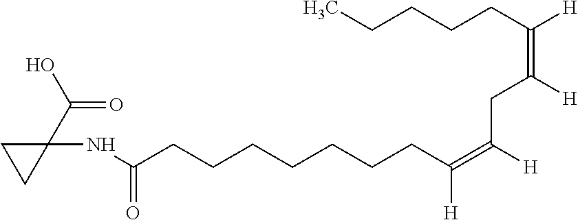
C(CCCCCCCC(=C([H])CC(=C(CCCCC)[H])[H])[H])(=O)NC1(C(O)=O)CC1
